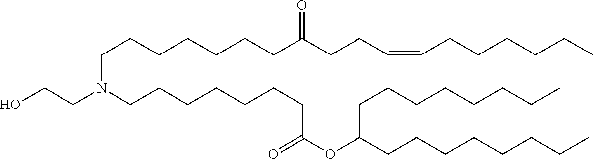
OCCN(CCCCCCCC(OC(CCCCCCCC)CCCCCCCC)=O)CCCCCCCC(CCC=CCCCCCC)=O
